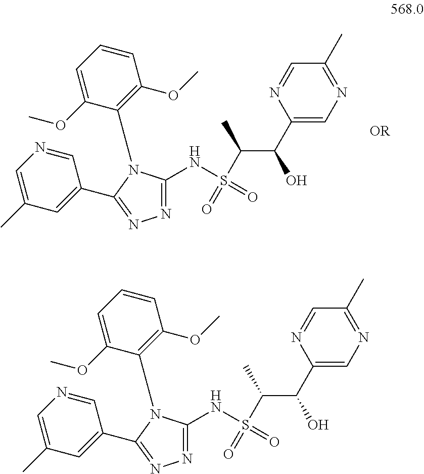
N1=C(NS(C(C(C2=CN=C(C)C=N2)O)C)(=O)=O)N(C2=C(OC)C=CC=C2OC)C(C2=CC(C)=CN=C2)=N1.N1=C(NS(C(C(C2=CN=C(C)C=N2)O)C)(=O)=O)N(C2=C(OC)C=CC=C2OC)C(C2=CC(C)=CN=C2)=N1
